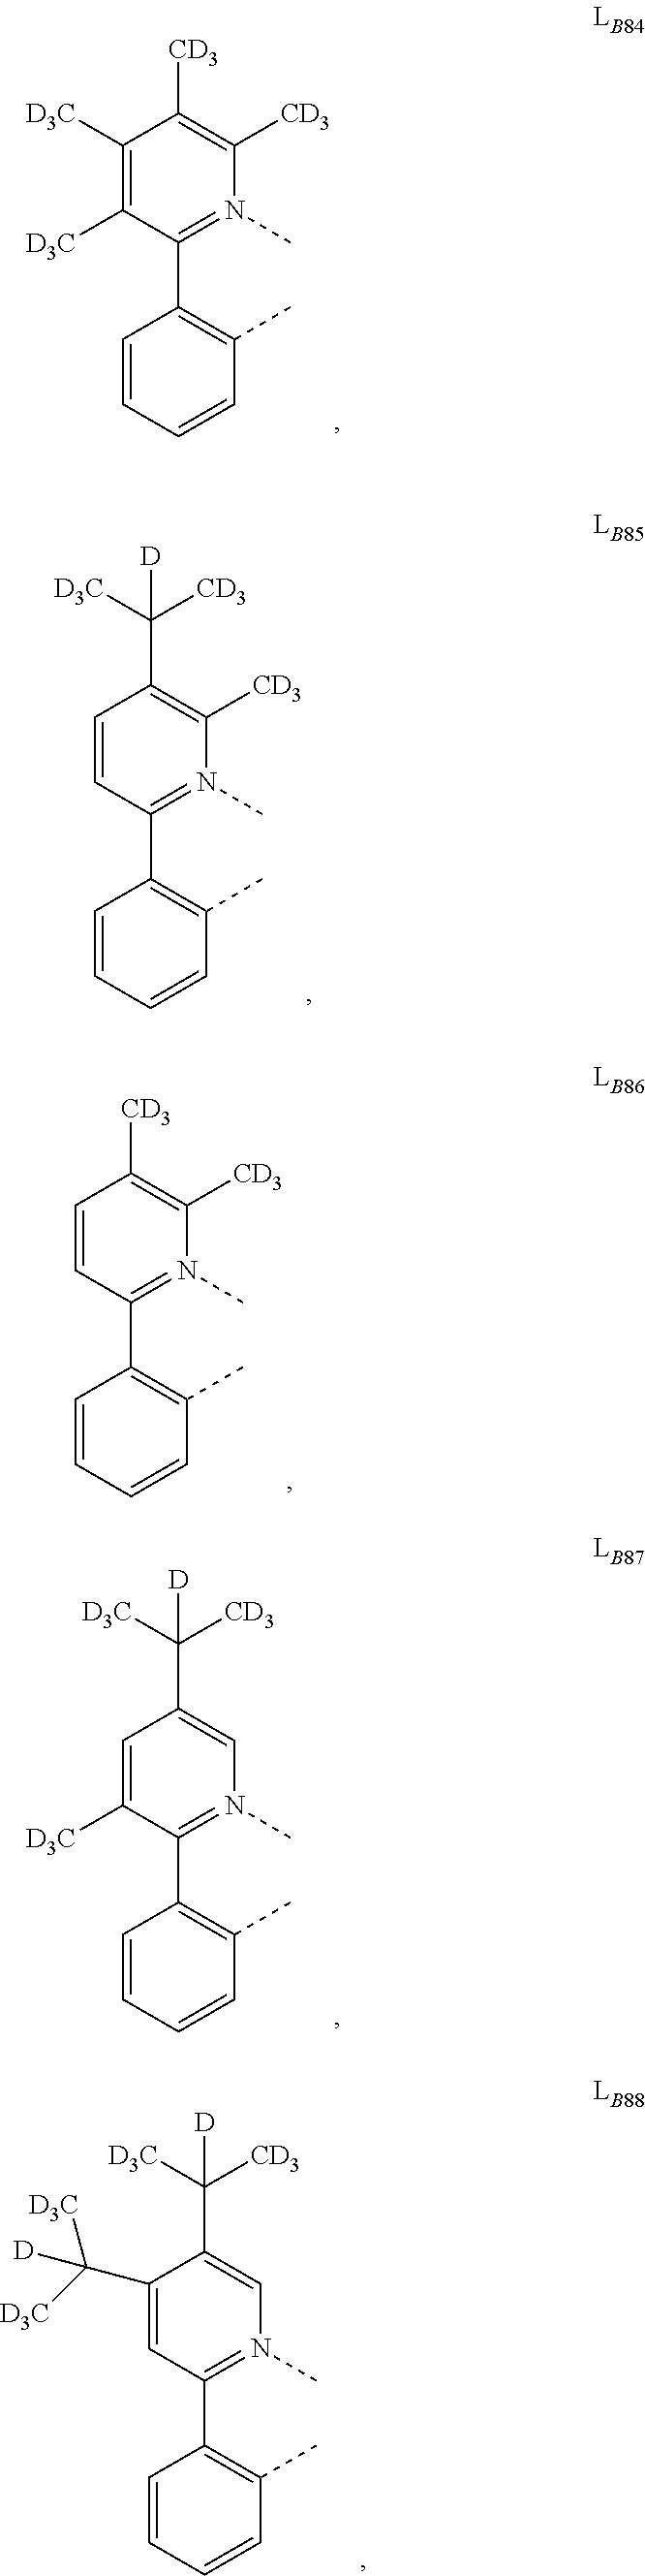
C1([D3C])=C([D3C])C(C2=C(C)C=CC=C2)=N(C)C([CD3])=C1[CD3].C1=CC(C2=C(C)C=CC=C2)=N(C)C([CD3])=C1C([D3C])([CD3])[D].C1=CC(C2=C(C)C=CC=C2)=N(C)C([CD3])=C1[CD3].C1=C([D3C])C(C2=C(C)C=CC=C2)=N(C)C=C1C([D3C])([CD3])[D].C1(C([D3C])([D3C])[D])=CC(C2=C(C)C=CC=C2)=N(C)C=C1C([D3C])([CD3])[D]
